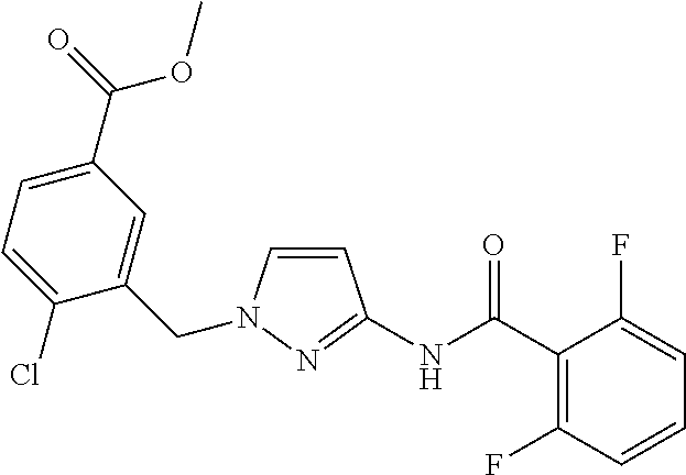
C1(C(=O)OC)=CC=C(Cl)C(CN2C=CC(NC(C3=C(F)C=CC=C3F)=O)=N2)=C1
